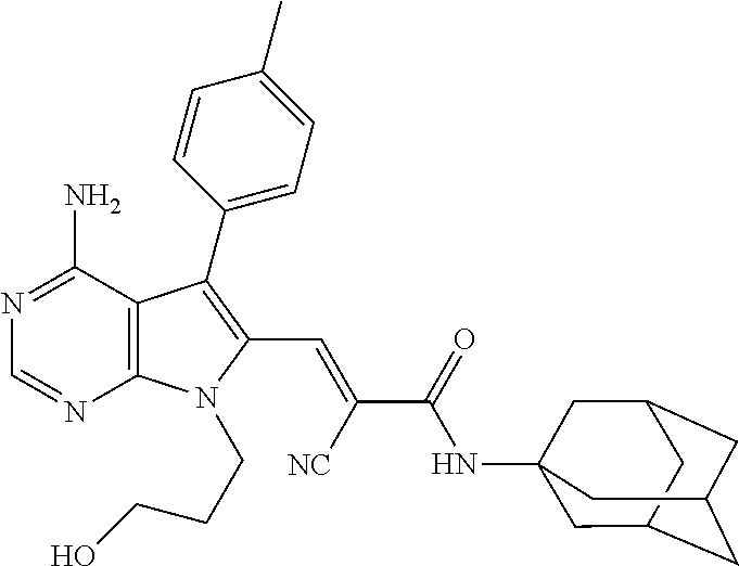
C12=C(C(N)=NC=N1)C(C1=CC=C(C)C=C1)=C(C=C([NC])C(NC13CC4CC(CC(C1)C4)C3)=O)N2CCCO
